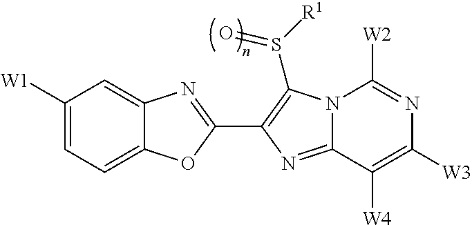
C12=CC=C([W1])C=C1N=C(C1=C(S([R1])=O)N3C(=N1)C([W4])=C([W3])N=C3[W2])O2
